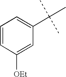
C1=CC([OEt])=CC(C(C)(C)C)=C1
